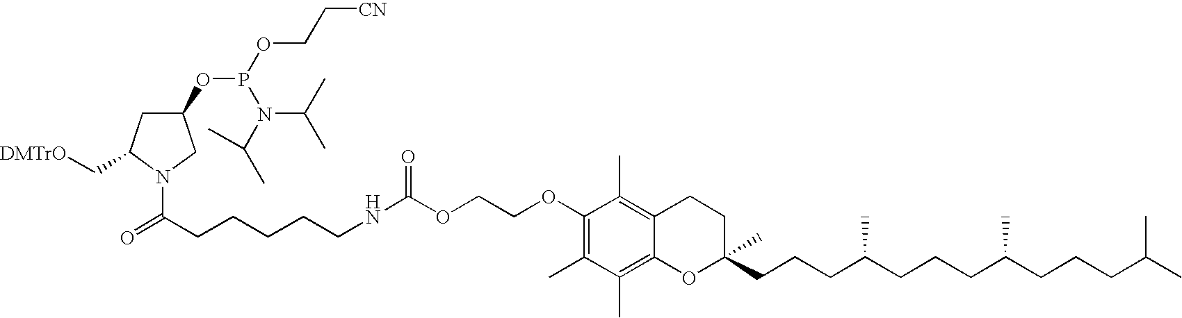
C1(OP(OCC[CN])N(C(C)C)C(C)C)CC(C[DMTrO])N(C(CCCCCNC(OCCOC2=C(C)C(C)=C3C(=C2C)CCC(CCCC(CCCC(CCCC(C)C)C)C)(C)O3)=O)=O)C1
